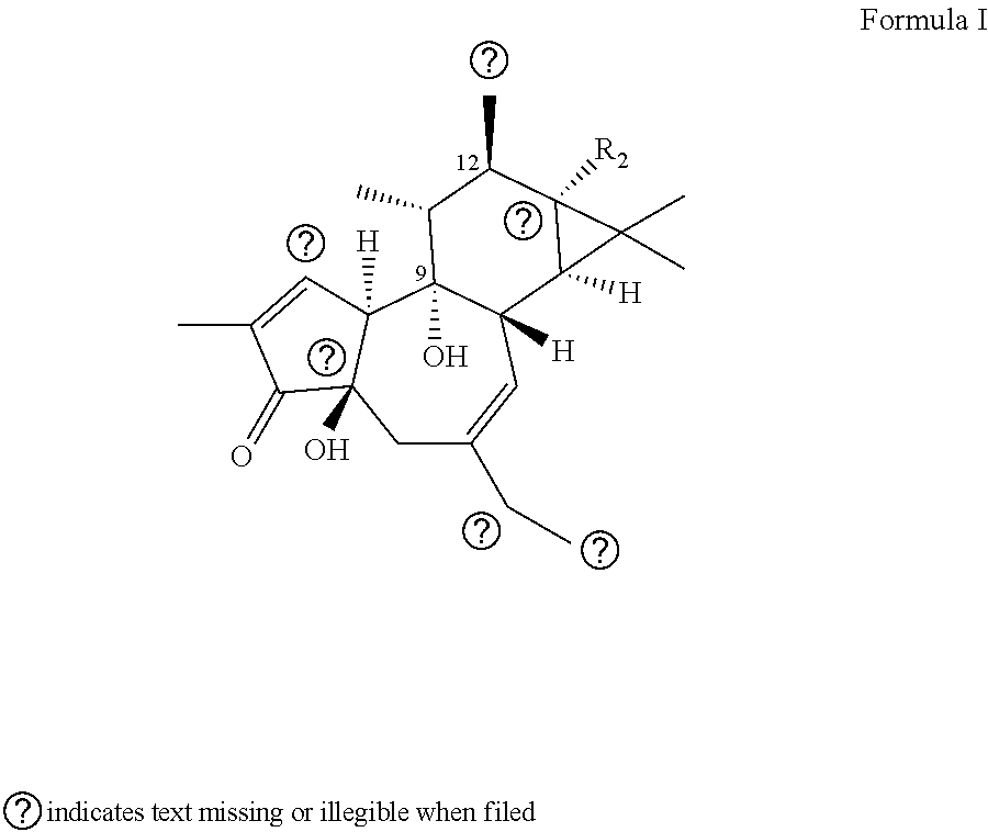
C1C(CC)=CC2([H])C(O)(C3([H])C1(O)C(=O)C(C)=C3)C(C)C(C)C1([R2])C2([H])C1(C)C
